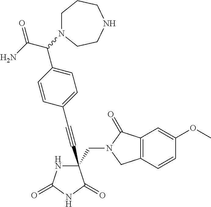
C(#CC1(CN2C(=O)C3=C(C2)C=CC(OC)=C3)NC(=O)NC1=O)C1=CC=C(C(C(N)=O)N2CCCNCC2)C=C1
